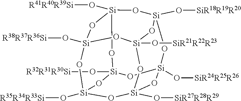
O1[Si]2(O[R38R37R36Si])O[Si]3(O[R35R34R33Si])O[Si]4(O[SiR27R28R29])O[Si]1(O[SiR21R22R23])O[Si]1(O[SiR18R19R20])O[Si](O[R41R40R39Si])(O2)O[Si](O[R32R31R30Si])(O3)O[Si](O[SiR24R25R26])(O1)O4
